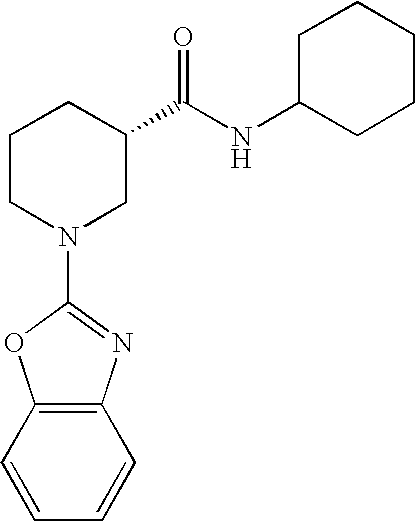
C1(N2CC(C(NC3CCCCC3)=O)CCC2)=NC2=C(O1)C=CC=C2
